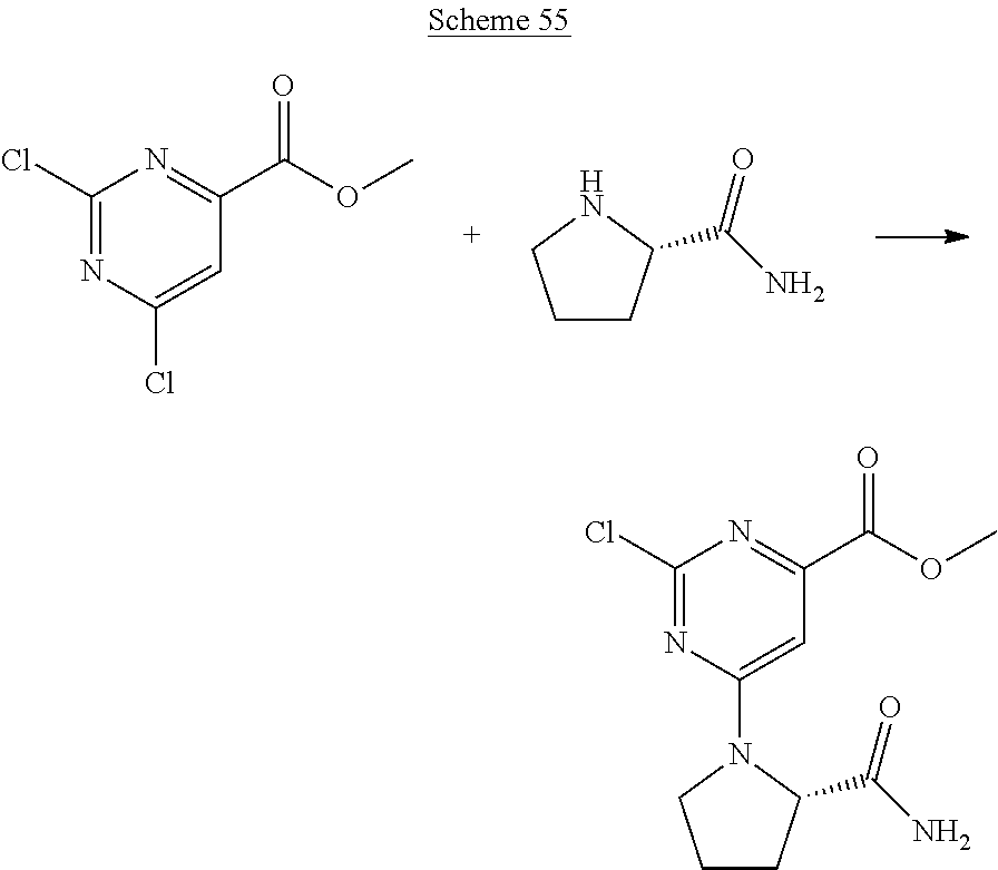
C1(Cl)=NC(Cl)=CC(C(OC)=O)=N1.C1CC(C(N)=O)NC1.C1CC(C(N)=O)N(C2=CC(C(=O)OC)=NC(Cl)=N2)C1
